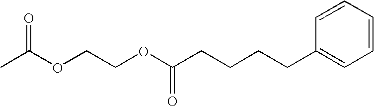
C(CCCCC1=CC=CC=C1)(OCCOC(C)=O)=O
